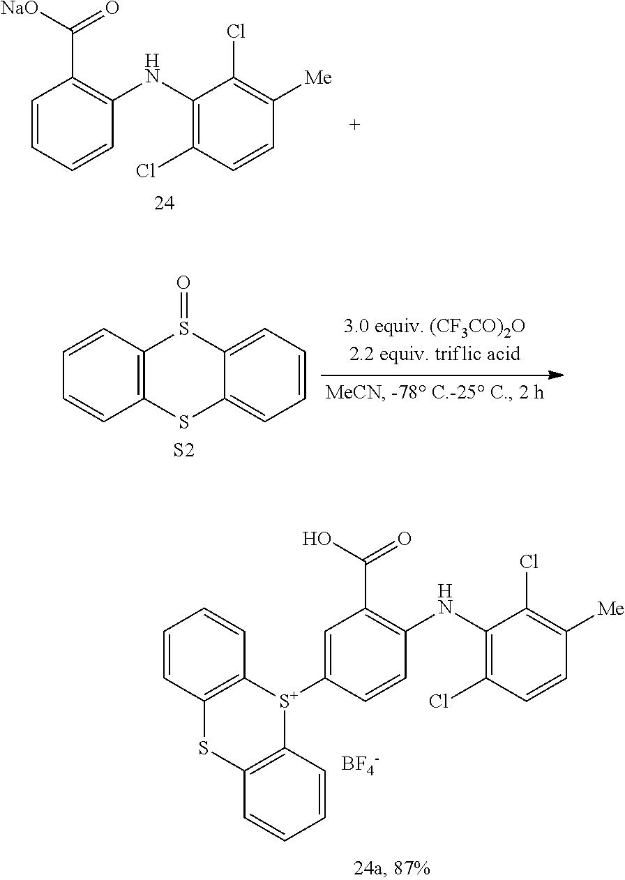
C1=CC2=C(C=C1)SC1=CC=CC=C1S2=O.[S2].[BF4-].N(C1=C(Cl)C=CC([Me])=C1Cl)C1=C(C(O)=O)C=C([S+]2C3=C(SC4=C2C=CC=C4)C=CC=C3)C=C1.N(C1=C(C([NaO])=O)C=CC=C1)C1=C(Cl)C=CC([Me])=C1Cl
